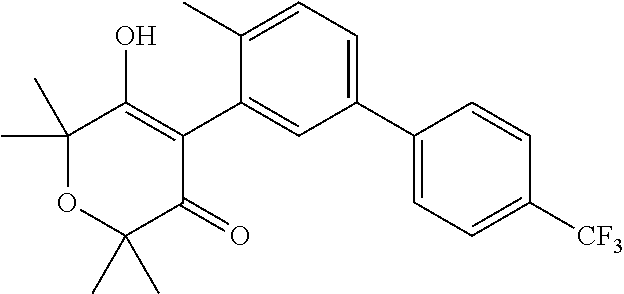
C1(C2=CC=C(C)C(C3=C(O)C(C)(C)OC(C)(C)C3=O)=C2)=CC=C([CF3])C=C1
